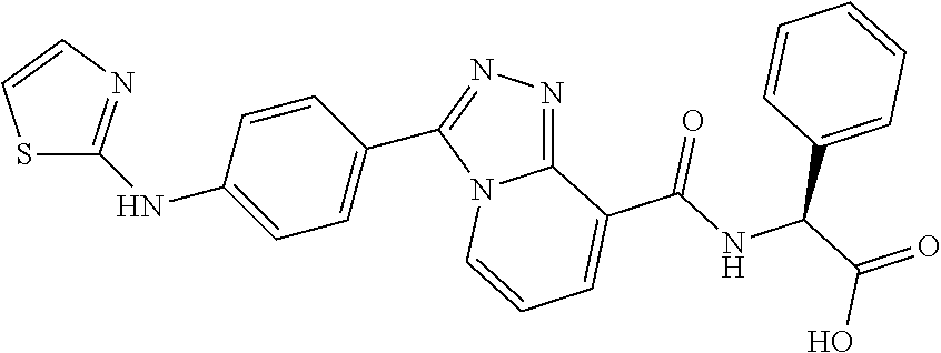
S1C(NC2=CC=C(C3=NN=C4N3C=CC=C4C(=O)NC(C3=CC=CC=C3)C(O)=O)C=C2)=NC=C1
